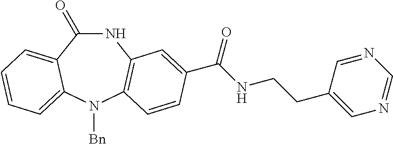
N1C(=O)C2=CC=CC=C2N([Bn])C2=C1C=C(C(NCCC1=CN=CN=C1)=O)C=C2
